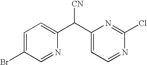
C1=C(Br)C=NC(C(C2=CC=NC(Cl)=N2)[CN])=C1
